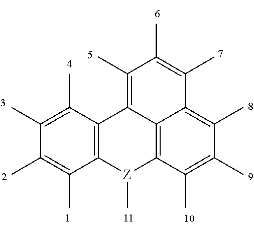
C12=C(C(C)=C(C)C(C)=C1C)C1=C(C)C(C)=C(C)C3=C(C)C(C)=C(C)C(=C13)[Z]2C
